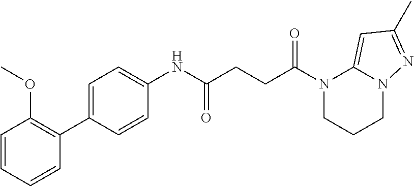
N1(C(=O)CCC(=O)NC2=CC=C(C3=C(OC)C=CC=C3)C=C2)CCCN2C1=CC(C)=N2
